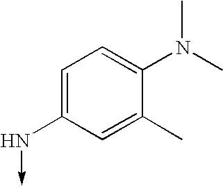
C1=C(N->C)C=C(C)C(N(C)C)=C1
